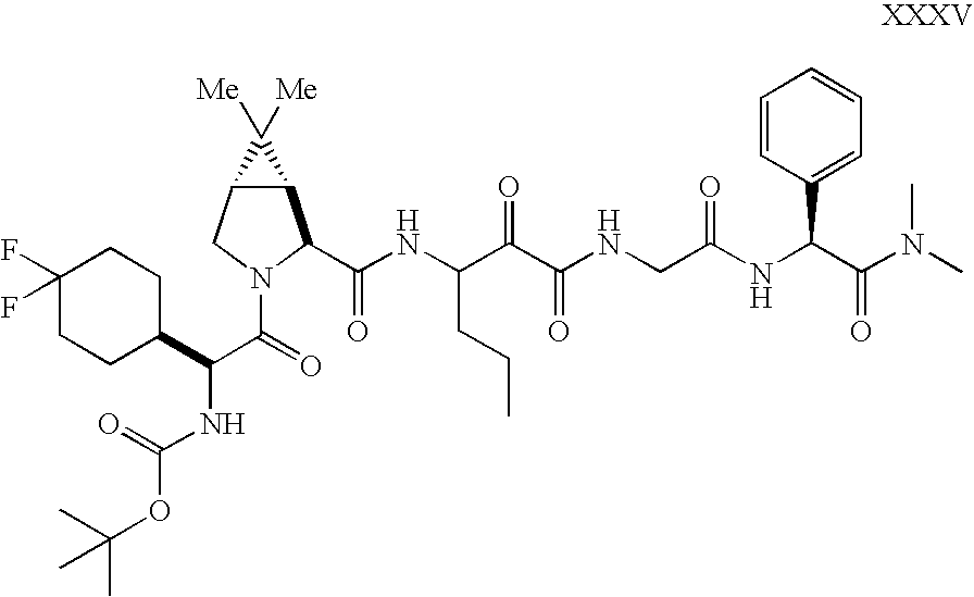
C12C(CN(C(C(C3CCC(F)(F)CC3)NC(OC(C)(C)C)=O)=O)C1C(NC(C(C(NCC(NC(C(N(C)C)=O)C1=CC=CC=C1)=O)=O)=O)CCC)=O)C2([Me])[Me]
